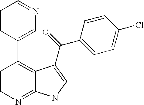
C1=CN=C2C(=C1C1=CN=CC=C1)C(C(C1=CC=C(Cl)C=C1)=O)=CN2
